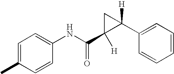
C1=CC(NC(C2([H])CC2(C2=CC=CC=C2)[H])=O)=CC=C1C
